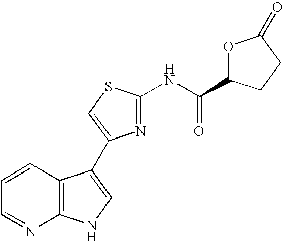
C1=CC2=C(N=C1)NC=C2C1=CSC(NC(=O)C2OC(=O)CC2)=N1
